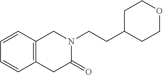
C1=CC2=C(CC(=O)N(CCC3CCOCC3)C2)C=C1
